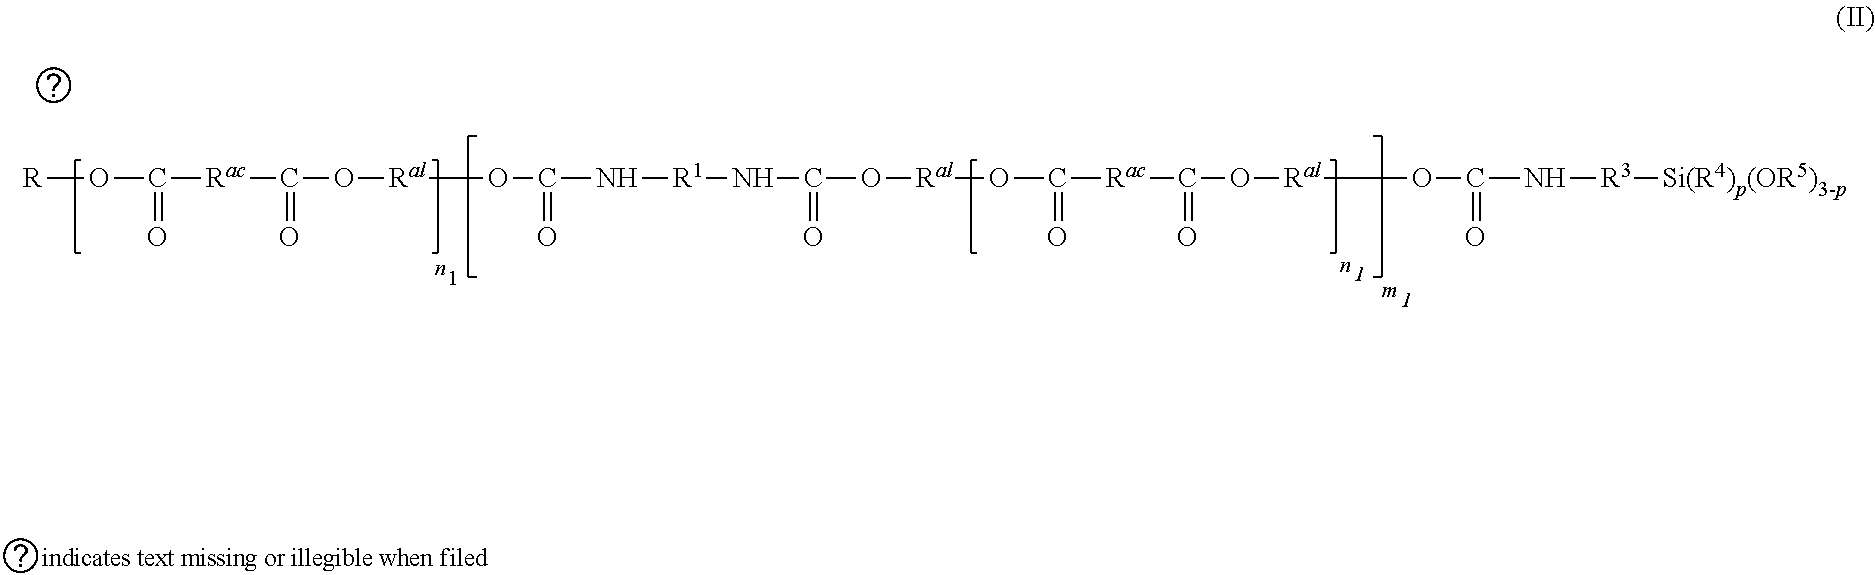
[R]OC(=O)[Rac]C(=O)O[Ral]OC(=O)N[R1]NC(=O)O[Ral]OC(=O)[Rac]C(=O)O[Ral]OC(=O)N[R3][Si(R4)p(OR5)3-p]
